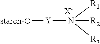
[Y](N([R1])([R3])[R2])[starch-O].[X-]
